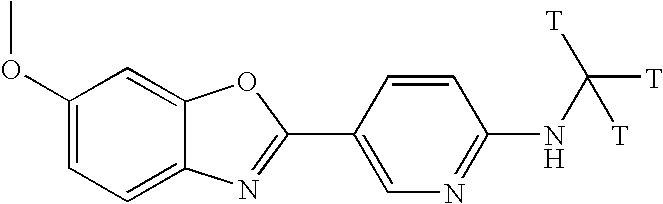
C1(OC)=CC=C2C(=C1)OC(C1=CN=C(NC([T])([T])[T])C=C1)=N2
